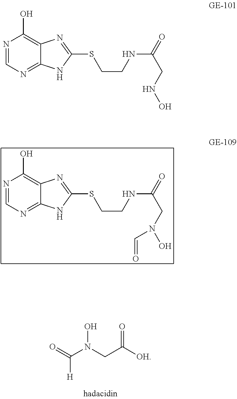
O=C(N(CC([OH])=O)O)[H].N1=CN=C2C(=C1O)N=C(SCCNC(=O)CN(O)C=O)N2.N1=CN=C2C(=C1O)N=C(SCCNC(=O)CNO)N2
